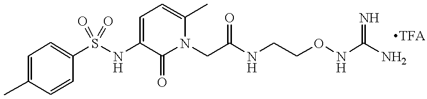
S(NC1=CC=C(C)N(CC(NCCONC(N)=N)=O)C1=O)(=O)(=O)C1=CC=C(C)C=C1.[TFA]
